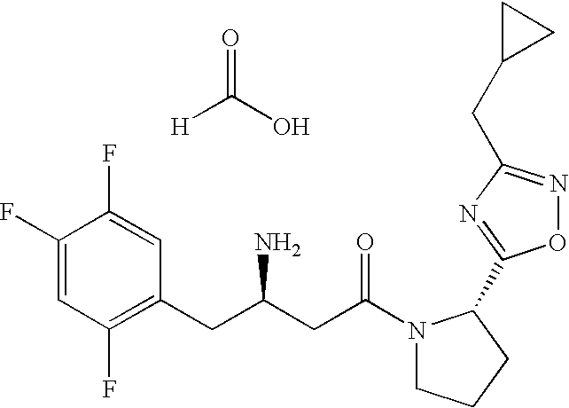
C1(F)=CC(F)=C(CC(CC(N2CCCC2C2=NC(CC3CC3)=NO2)=O)N)C=C1F.[H]C(O)=O
